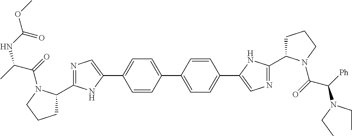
C1(C2=NC=C(C3=CC=C(C4=CC=C(C5=CN=C(C6CCCN6C(C([Ph])N(CC)CC)=O)N5)C=C4)C=C3)N2)CCCN1C(C(C)NC(OC)=O)=O
